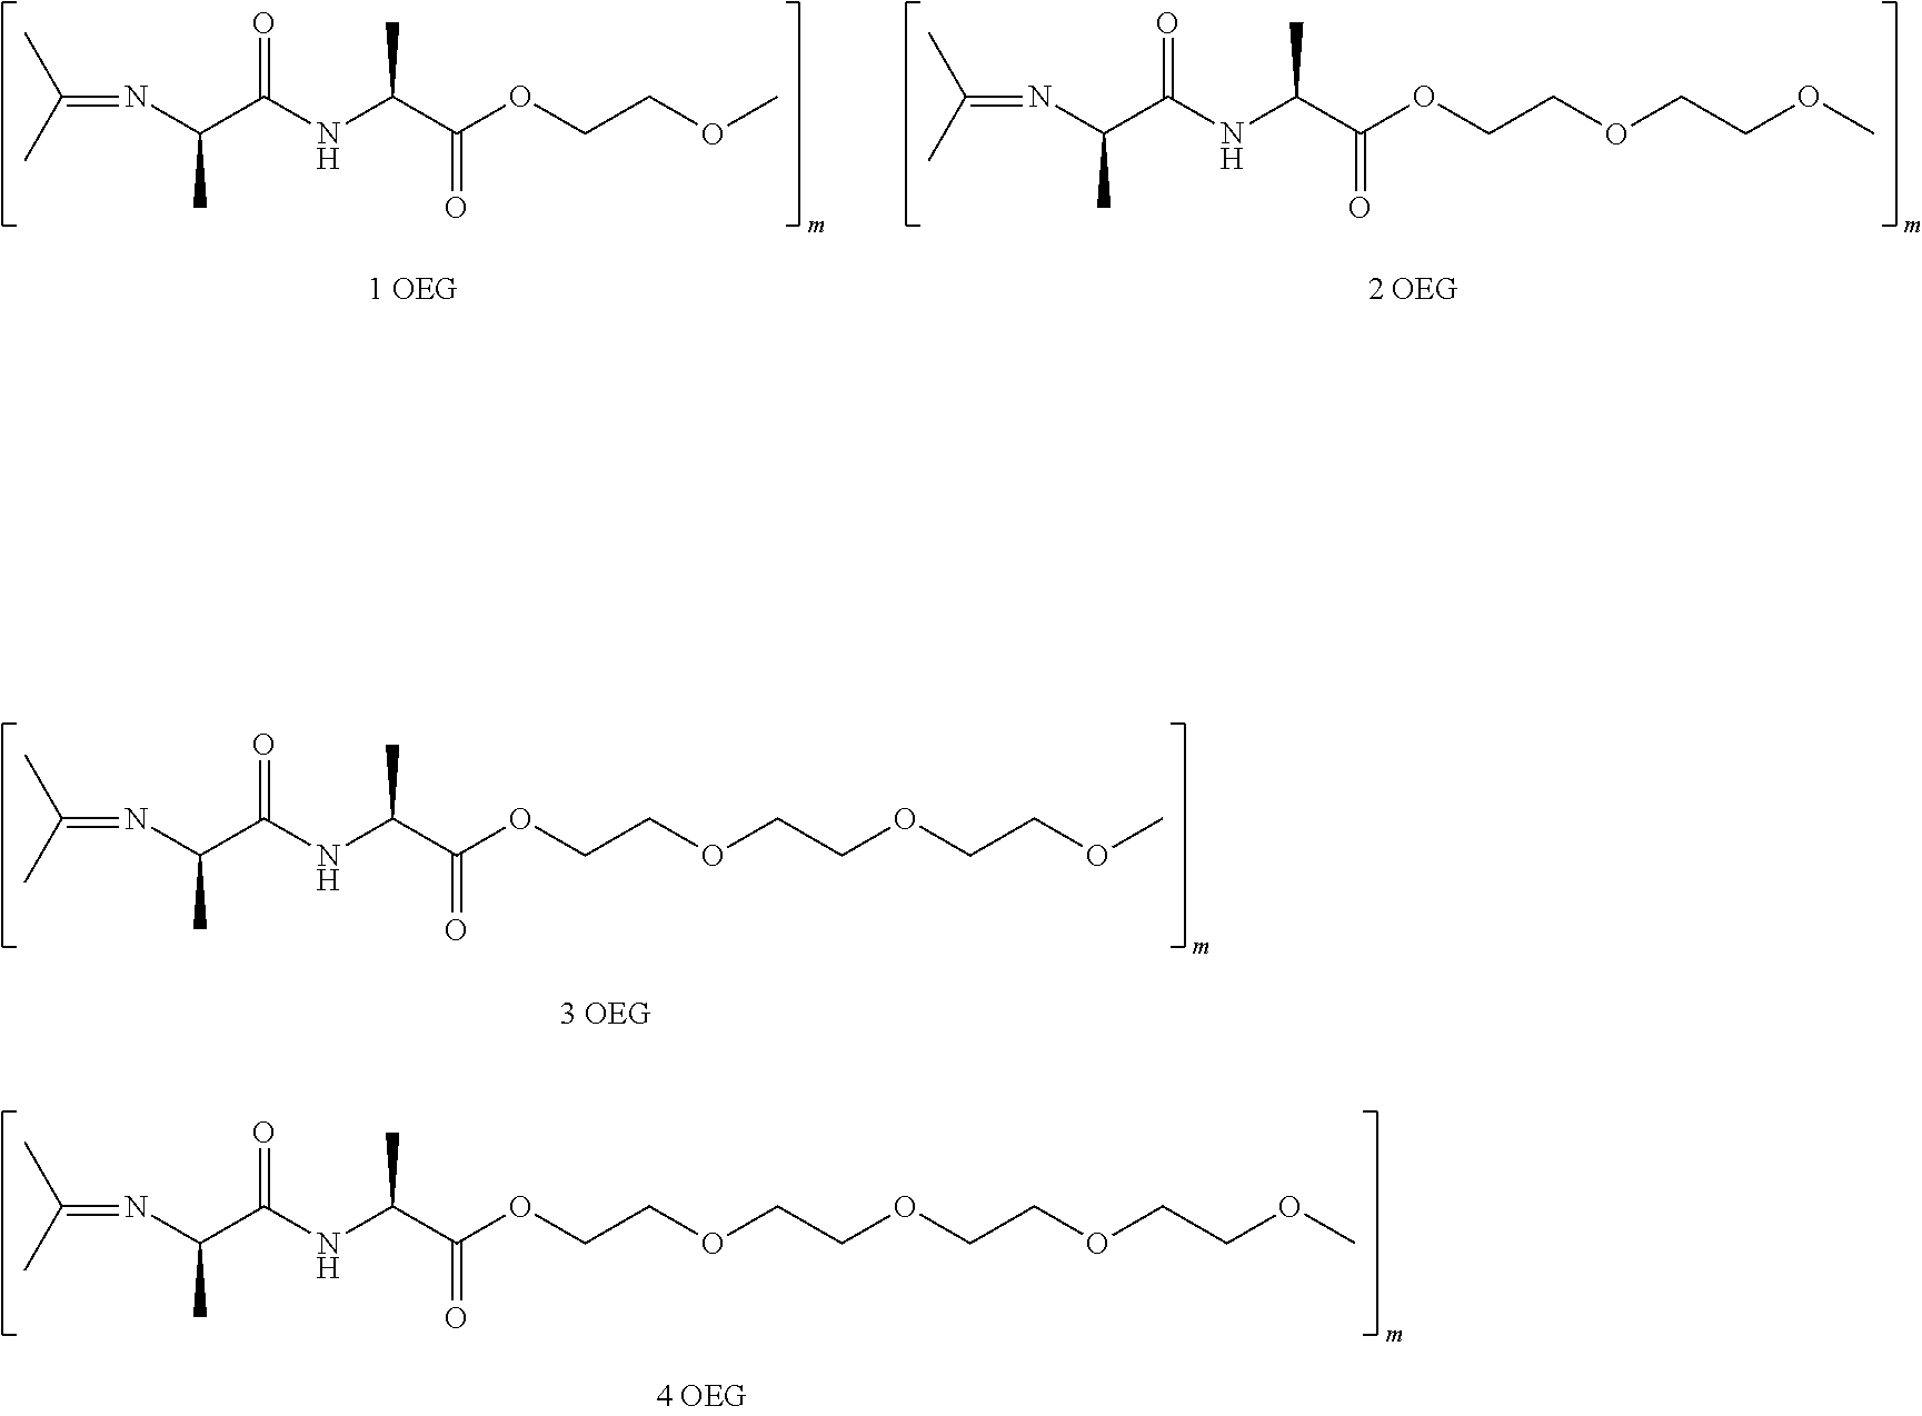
CC(=NC(C(NC(C(OCCOCCOCCOC)=O)C)=O)C)C.CC(=NC(C(NC(C(OCCOCCOCCOCCOC)=O)C)=O)C)C.CC(=NC(C(NC(C(OCCOC)=O)C)=O)C)C.CC(=NC(C(NC(C(OCCOCCOC)=O)C)=O)C)C
